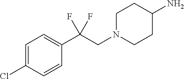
C1=C(Cl)C=CC(C(CN2CCC(N)CC2)(F)F)=C1
